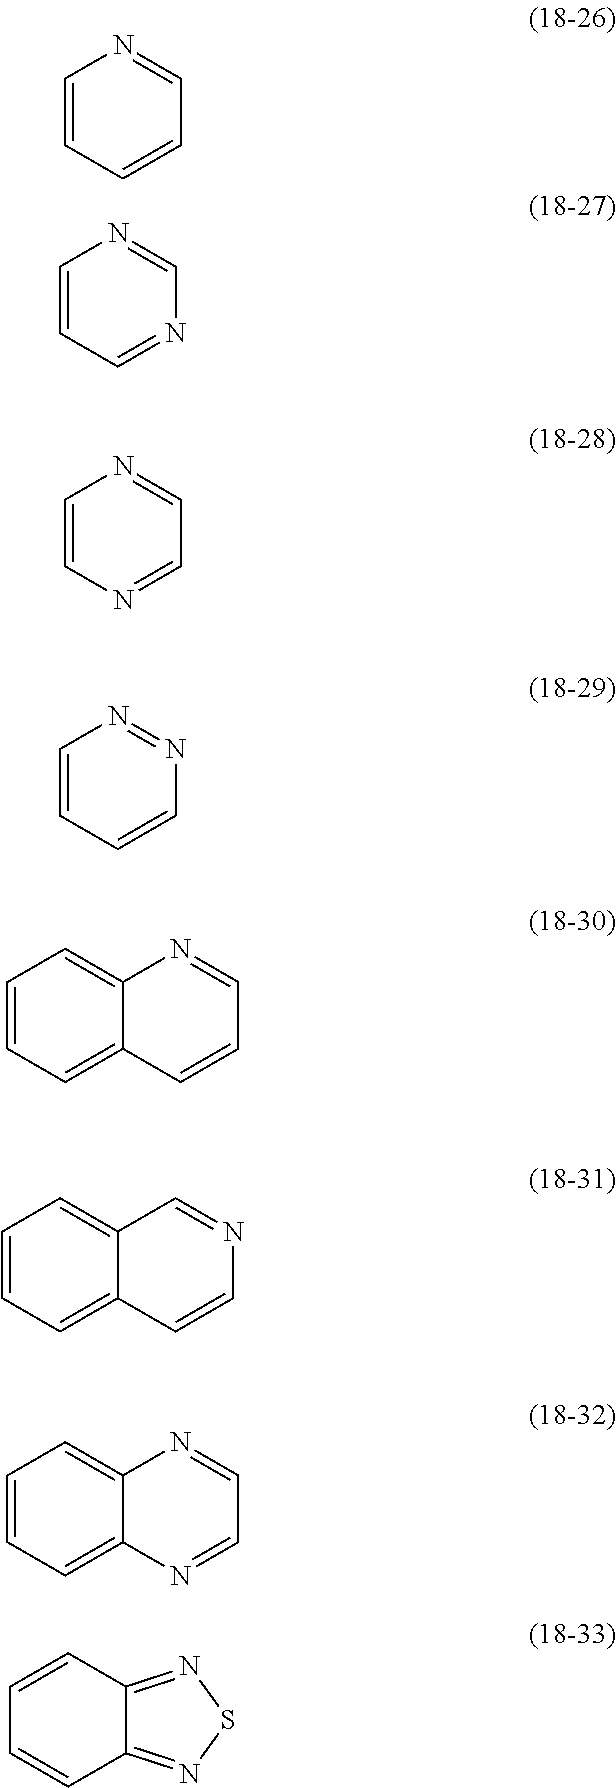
C1=CC=CC=N1.C1=CC=NC=N1.C1=CN=CC=N1.C1=CC=CN=N1.C1=CC=C2C(=C1)N=CC=C2.C1=CC=C2C(=C1)C=NC=C2.C1=CC=C2C(=C1)N=CC=N2.C1=CC2=NSN=C2C=C1
